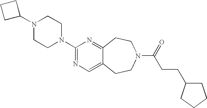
C1C(N2CCN(C3=NC=C4C(=N3)CCN(C(CCC3CCCC3)=O)CC4)CC2)CC1
